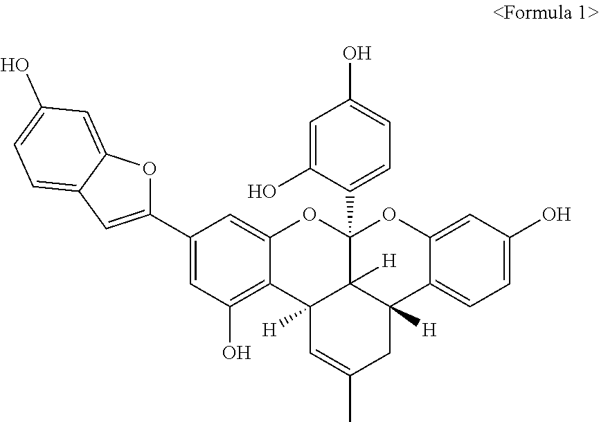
C1(C2=CC(O)=C3C(=C2)OC2(C4=CC=C(O)C=C4O)C4([H])C3([H])C=C(C)CC4([H])C3=CC=C(O)C=C3O2)=CC2=CC=C(O)C=C2O1
